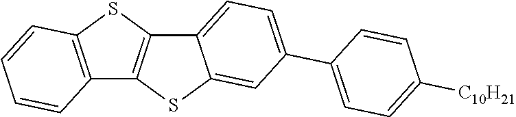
C12=C(SC3=C1SC1=CC(C4=CC=C([C10H21])C=C4)=CC=C31)C=CC=C2
